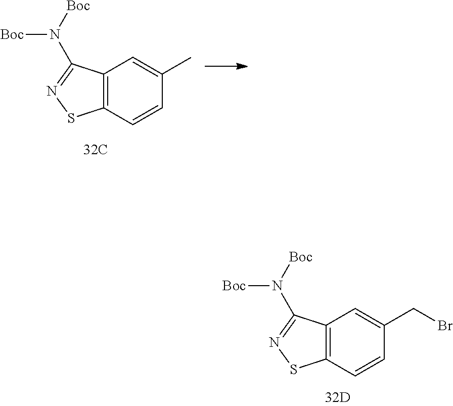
C12=C(C=CC(C)=C1)SN=C2N([Boc])[Boc].C12=C(C=CC(CBr)=C1)SN=C2N([Boc])[Boc]
